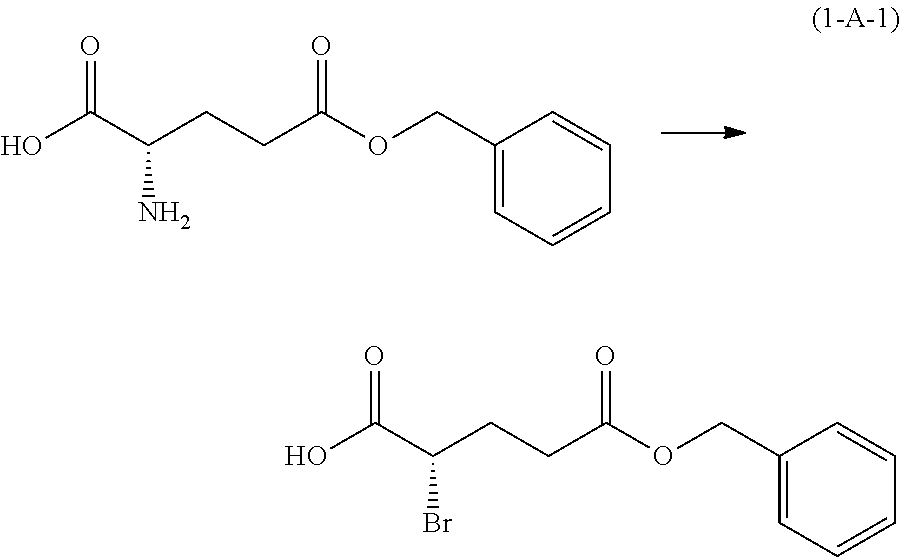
C(CCC(=O)OCC1=CC=CC=C1)(C(O)=O)N.C(CCC(=O)OCC1=CC=CC=C1)(C(O)=O)Br
